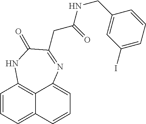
C1=CC=C2C3=C1NC(=O)C(CC(NCC1=CC(I)=CC=C1)=O)=NC3=CC=C2
